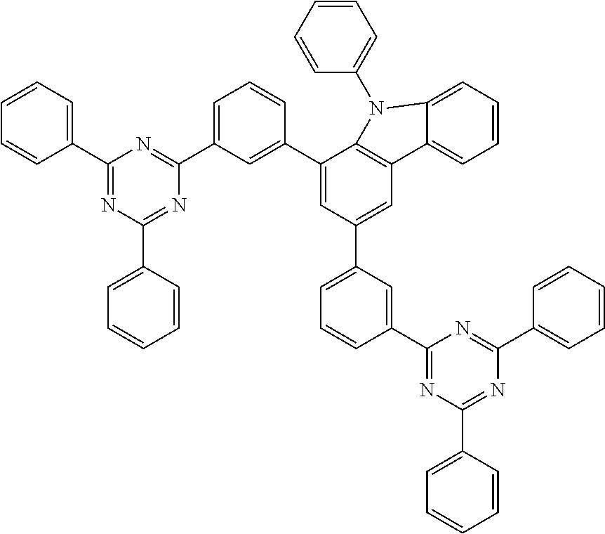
C1(C2=CC(C3=NC(C4=CC=CC=C4)=NC(C4=CC=CC=C4)=N3)=CC=C2)=CC(C2=CC=CC(C3=NC(C4=CC=CC=C4)=NC(C4=CC=CC=C4)=N3)=C2)=CC2=C1N(C1=CC=CC=C1)C1=CC=CC=C21
